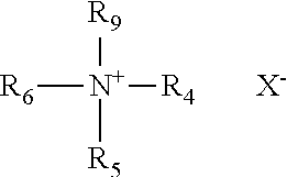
[R6][N+]([R4])([R9])[R5].[X-]
